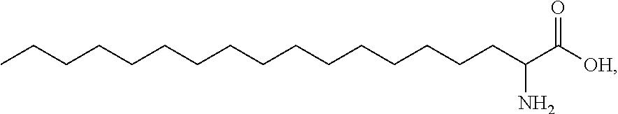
CCCCCCCCCCCCCCCCC(C([OH])=O)N
